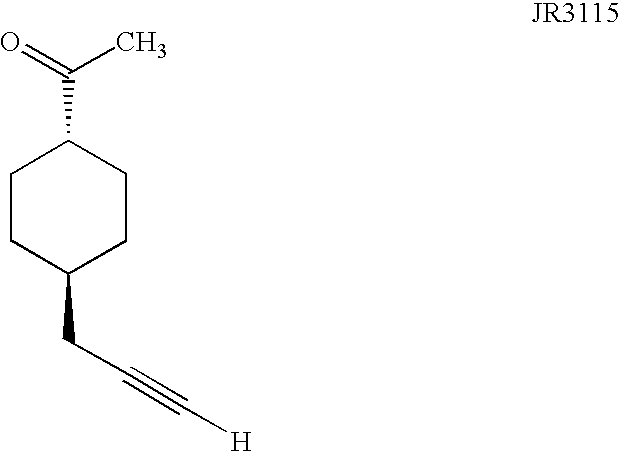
C1CC(CC#C[H])CCC1C(C)=O
